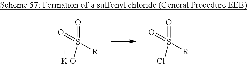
O=S(=O)([R])[K-O].O=S(=O)([R])Cl
